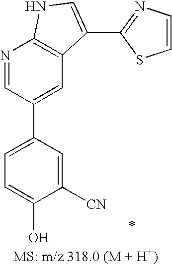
C1=C(C2=CC3=C(N=C2)NC=C3C2=NC=CS2)C=C([CN])C(O)=C1
